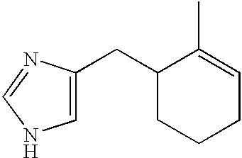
C1=C(CC2CCCC=C2C)N=CN1
